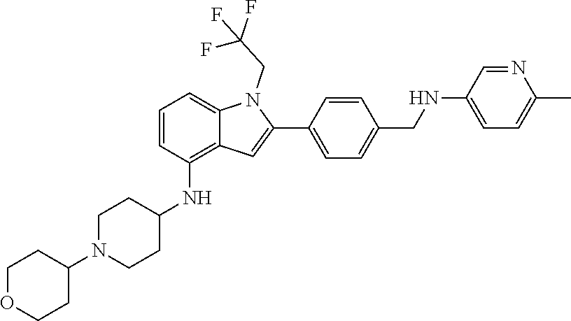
N1(C2CCOCC2)CCC(NC2=C3C(=CC=C2)N(CC(F)(F)F)C(C2=CC=C(CNC4=CC=C(C)N=C4)C=C2)=C3)CC1
